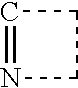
C1=NCC1
